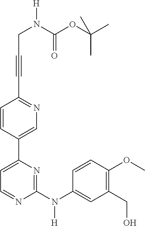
C(N(C(OC(C)(C)C)=O)[H])C#CC1=NC=C(C2=CC=NC(N(C3=CC(CO)=C(OC)C=C3)[H])=N2)C=C1
